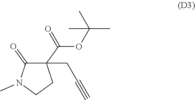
CN1CCC(C(OC(C)(C)C)=O)(CC#C)C1=O
